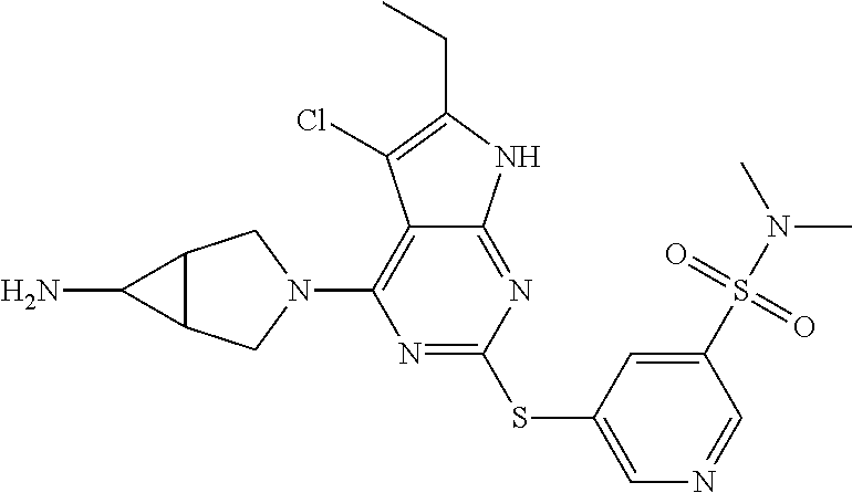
N1=C(SC2=CN=CC(S(=O)(=O)N(C)C)=C2)N=C2C(=C1N1CC3C(C1)C3N)C(Cl)=C(CC)N2
